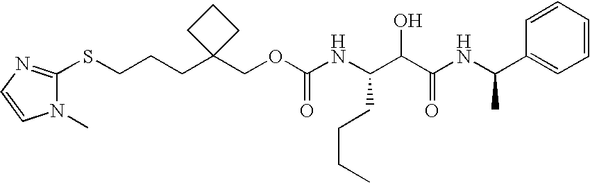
O(CC1(CCCSC2=NC=CN2C)CCC1)C(NC(C(C(NC(C1=CC=CC=C1)C)=O)O)CCCC)=O
